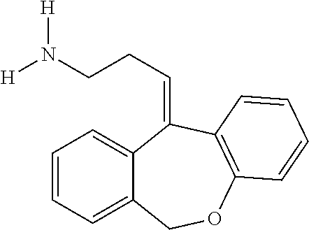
C(CCN([H])[H])=C1C2=CC=CC=C2COC2=C1C=CC=C2
